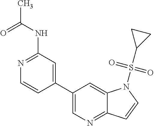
C12=CC(C3=CC(NC(C)=O)=NC=C3)=CN=C1C=CN2S(C1CC1)(=O)=O
